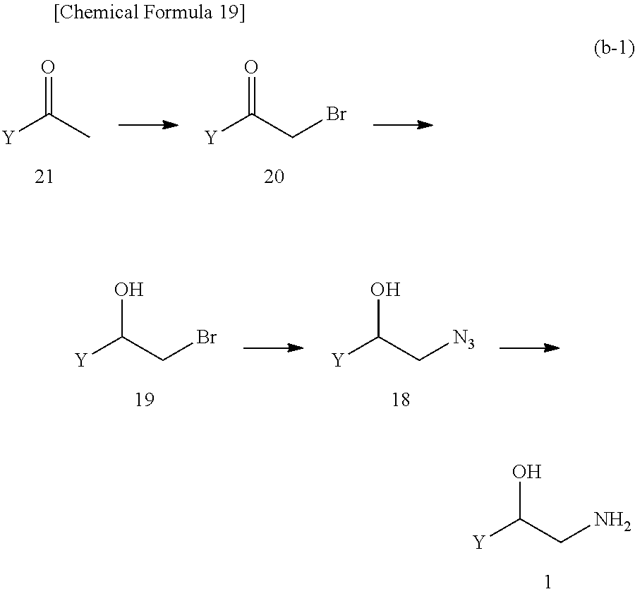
OC(CN)[Y].O=C(C)[Y].O=C(CBr)[Y].OC(CBr)[Y].OC(C[N3])[Y]
